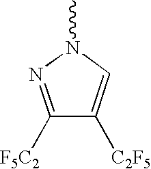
C1([F5C2])=NN(C)C=C1[C2F5]
